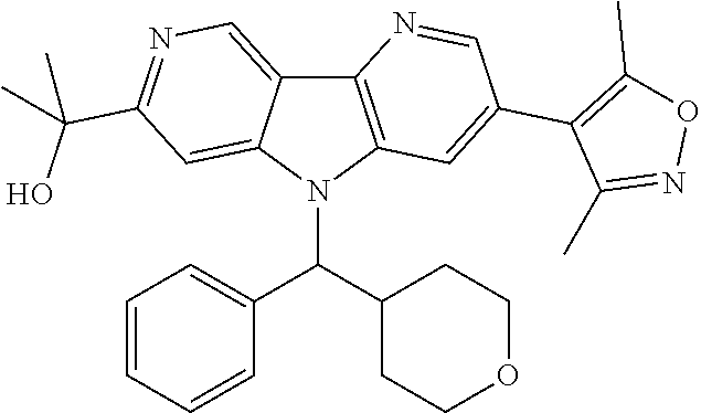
C12=C(N(C(C3=CC=CC=C3)C3CCOCC3)C3=CC(C(C)(O)C)=NC=C13)C=C(C1=C(C)ON=C1C)C=N2
